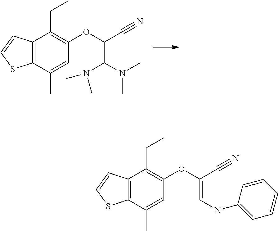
C12=C(C=CS1)C(CC)=C(OC(C#N)C(N(C)C)N(C)C)C=C2C.C12=C(C=CS1)C(CC)=C(OC(C#N)=CNC1=CC=CC=C1)C=C2C
